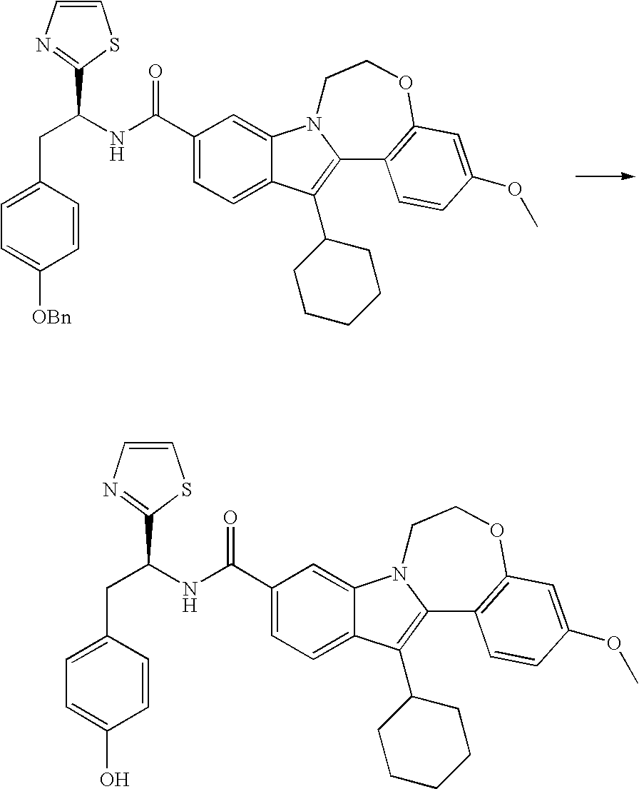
C(C1=CC=C2C(=C1)N1C(=C2C2CCCCC2)C2=C(OCC1)C=C(OC)C=C2)(=O)NC(CC1=CC=C([OBn])C=C1)C1=NC=CS1.C(C1=CC=C2C(=C1)N1C(=C2C2CCCCC2)C2=C(OCC1)C=C(OC)C=C2)(=O)NC(CC1=CC=C(O)C=C1)C1=NC=CS1
